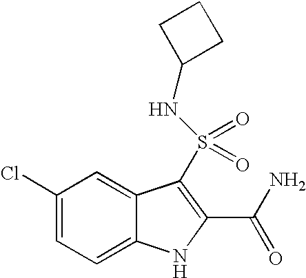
C1(Cl)=CC=C2C(=C1)C(S(=O)(=O)NC1CCC1)=C(C(N)=O)N2
